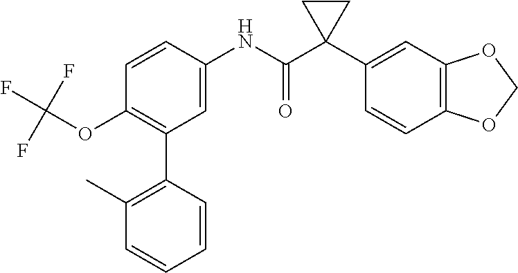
C1=C(NC(C2(C3=CC4=C(C=C3)OCO4)CC2)=O)C=CC(OC(F)(F)F)=C1C1=C(C)C=CC=C1
